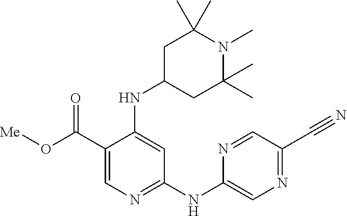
N1=CC(C#N)=NC=C1NC1=NC=C(C(O[Me])=O)C(NC2CC(C)(C)N(C)C(C)(C)C2)=C1
